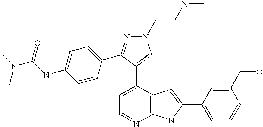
C1=C(C2=CN(CCNC)N=C2C2=CC=C(NC(=O)N(C)C)C=C2)C2=C(N=C1)NC(C1=CC=CC(CO)=C1)=C2
